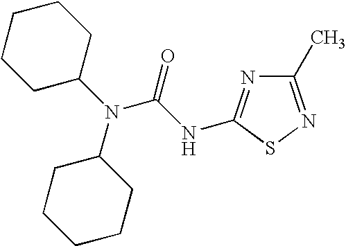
N(C1CCCCC1)(C1CCCCC1)C(NC1=NC(C)=NS1)=O
